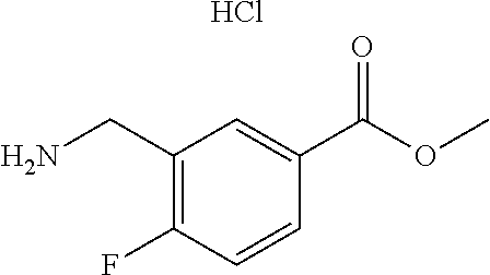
NCC1=C(F)C=CC(C(OC)=O)=C1.Cl
